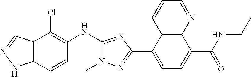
C12=C(C=CC(NC3=NC(C4=CC=C(C(NCC)=O)C5=C4C=CC=N5)=NN3C)=C1Cl)NN=C2
